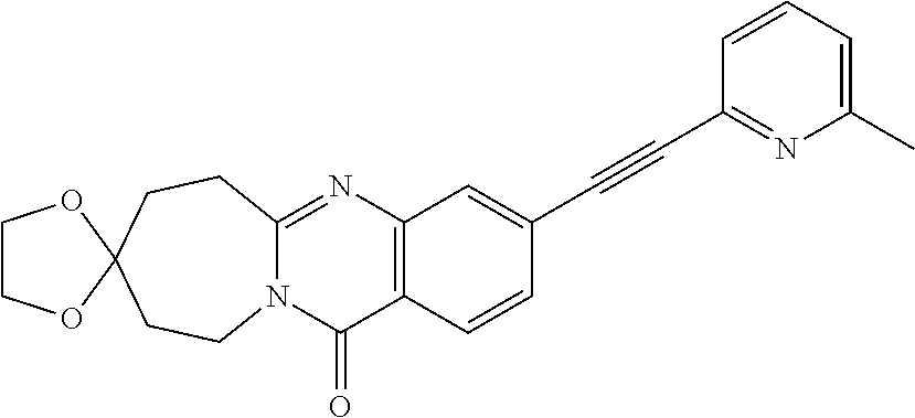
N12C(=NC3=C(C1=O)C=CC(C#CC1=NC(C)=CC=C1)=C3)CCC1(CC2)OCCO1
